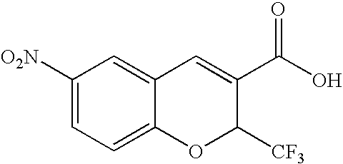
[O2N]C1=CC=C2C(=C1)C=C(C(O)=O)C([CF3])O2
